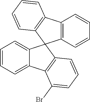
C1=CC=C2C(=C1)C1(C3=C2C(Br)=CC=C3)C2=C(C3=C1C=CC=C3)C=CC=C2
